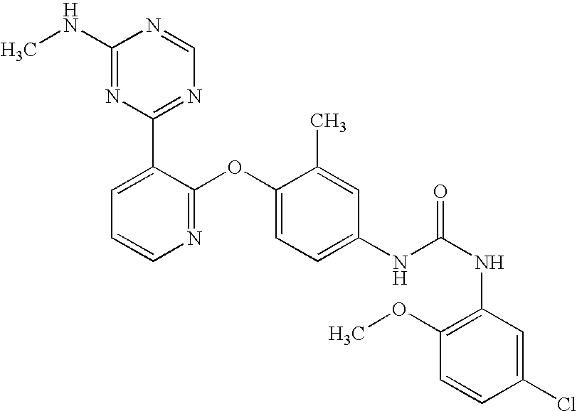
C1(NC)=NC(C2=CC=CN=C2OC2=CC=C(NC(NC3=C(OC)C=CC(Cl)=C3)=O)C=C2C)=NC=N1
